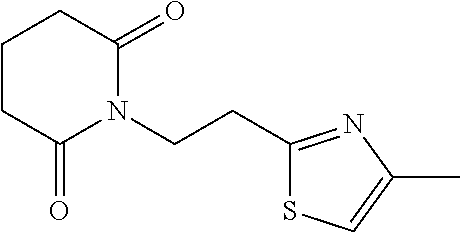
C(CN1C(=O)CCCC1=O)C1=NC(C)=CS1
